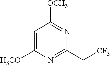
C1=C([H3CO])N=C(C[CF3])N=C1[OCH3]
